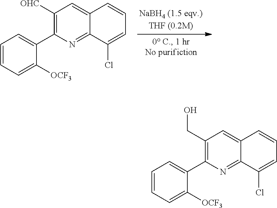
C1([OHC])=C(C2=CC=CC=C2[OCF3])N=C2C(=C1)C=CC=C2Cl.C1(CO)=C(C2=CC=CC=C2[OCF3])N=C2C(=C1)C=CC=C2Cl
